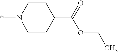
C1CN(*)CCC1C(=O)OCC
